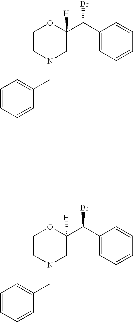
C1=CC=CC(CN2CC(C(C3=CC=CC=C3)Br)([H])OCC2)=C1.C1=CC=CC(CN2CC(C(C3=CC=CC=C3)Br)([H])OCC2)=C1
